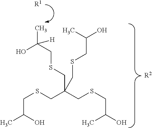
[R2].[R1].OC(CSCC(CSCC(O)C)(CSCC(C)O)CSCC(O)C)(C)[H]
